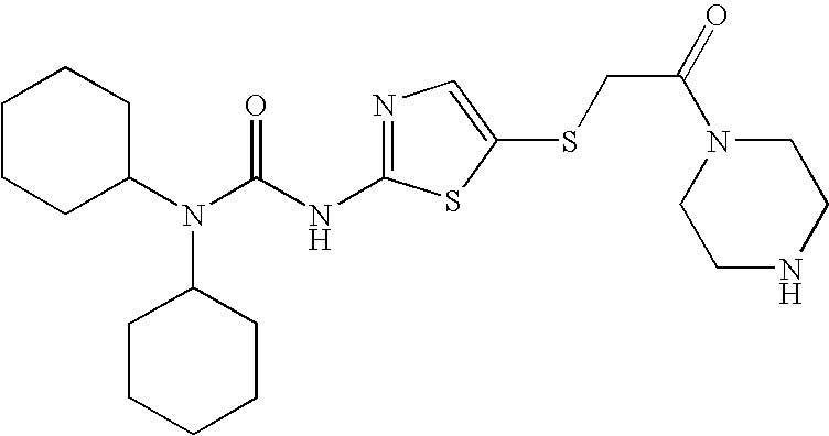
C1CCC(N(C(NC2=NC=C(SCC(N3CCNCC3)=O)S2)=O)C2CCCCC2)CC1
